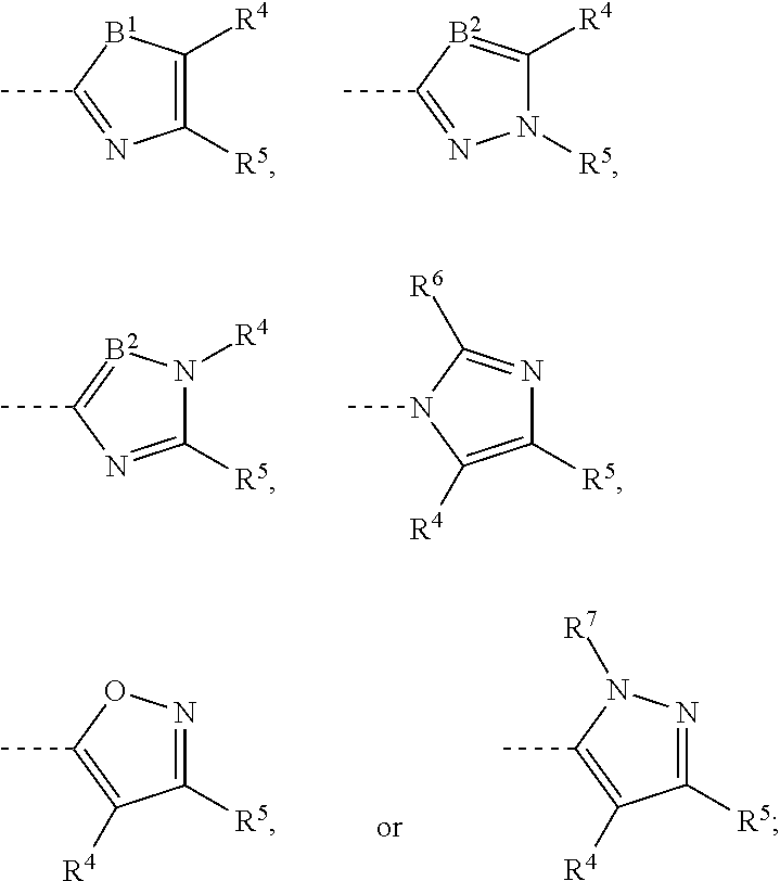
C1([R4])=C([R5])N=C(C)[B1]1.C1([R4])=[B2]C(C)=NN1[R5].N1([R4])C([R5])=NC(C)=[B2]1.N1=C([R6])N(C)C([R4])=C1[R5].N1=C([R5])C([R4])=C(C)O1.N1=C([R5])C([R4])=C(C)N1[R7]
